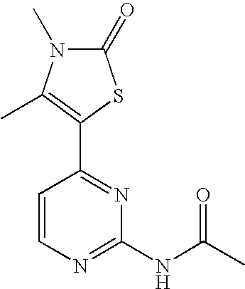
N1=C(C2=C(C)N(C)C(=O)S2)C=CN=C1NC(C)=O
